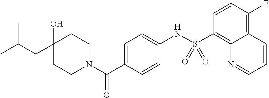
C1(O)(CC(C)C)CCN(C(C2=CC=C(NS(C3=C4C(=C(F)C=C3)C=CC=N4)(=O)=O)C=C2)=O)CC1
